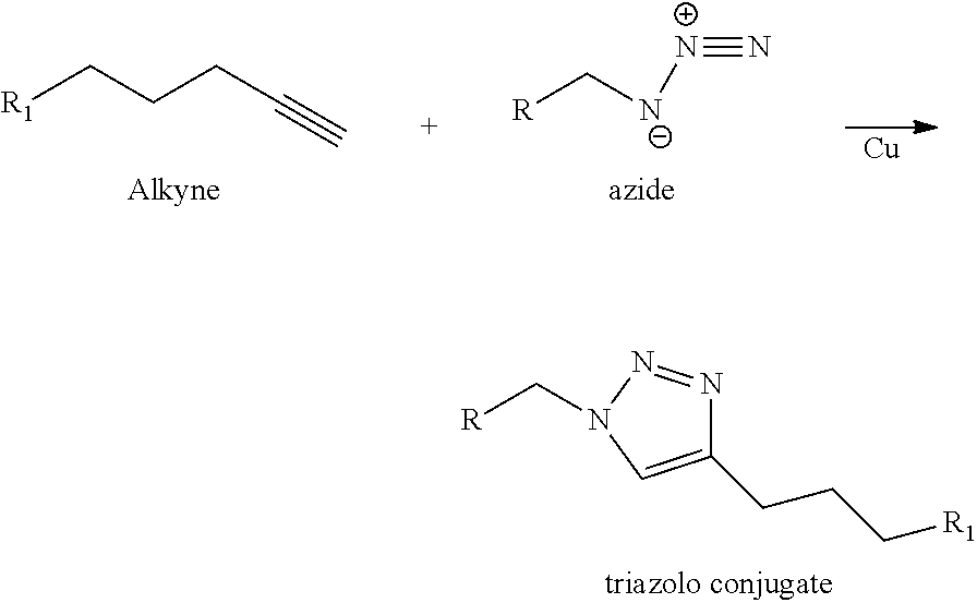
[R1]CCCC#C.[R]C[N-][N+]#N.[Cu].[R]CN1N=NC(CCC[R1])=C1
